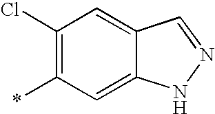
C1=C2C(=CC(*)=C1Cl)NN=C2
